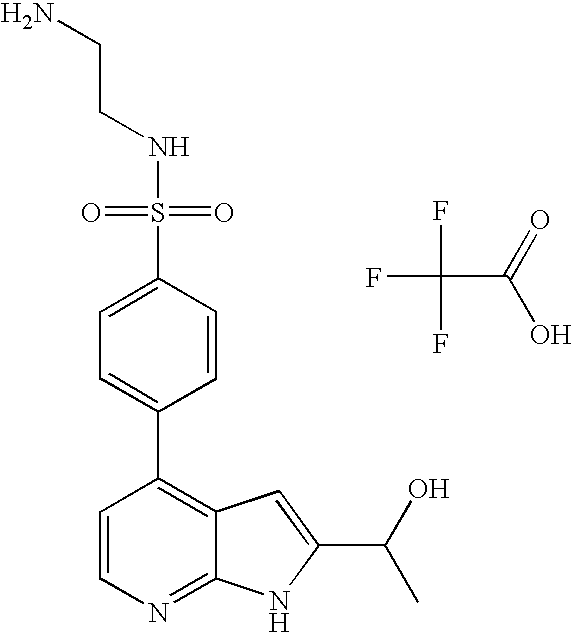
FC(F)(C(=O)O)F.S(C1=CC=C(C2=C3C(=NC=C2)NC(C(C)O)=C3)C=C1)(=O)(=O)NCCN
